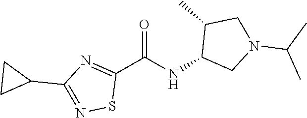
C1(C(NC2CN(C(C)C)CC2C)=O)=NC(C2CC2)=NS1
